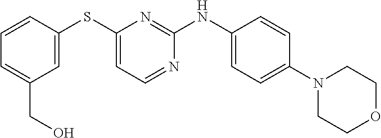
C1=CC(SC2=CC=NC(NC3=CC=C(N4CCOCC4)C=C3)=N2)=CC(CO)=C1
